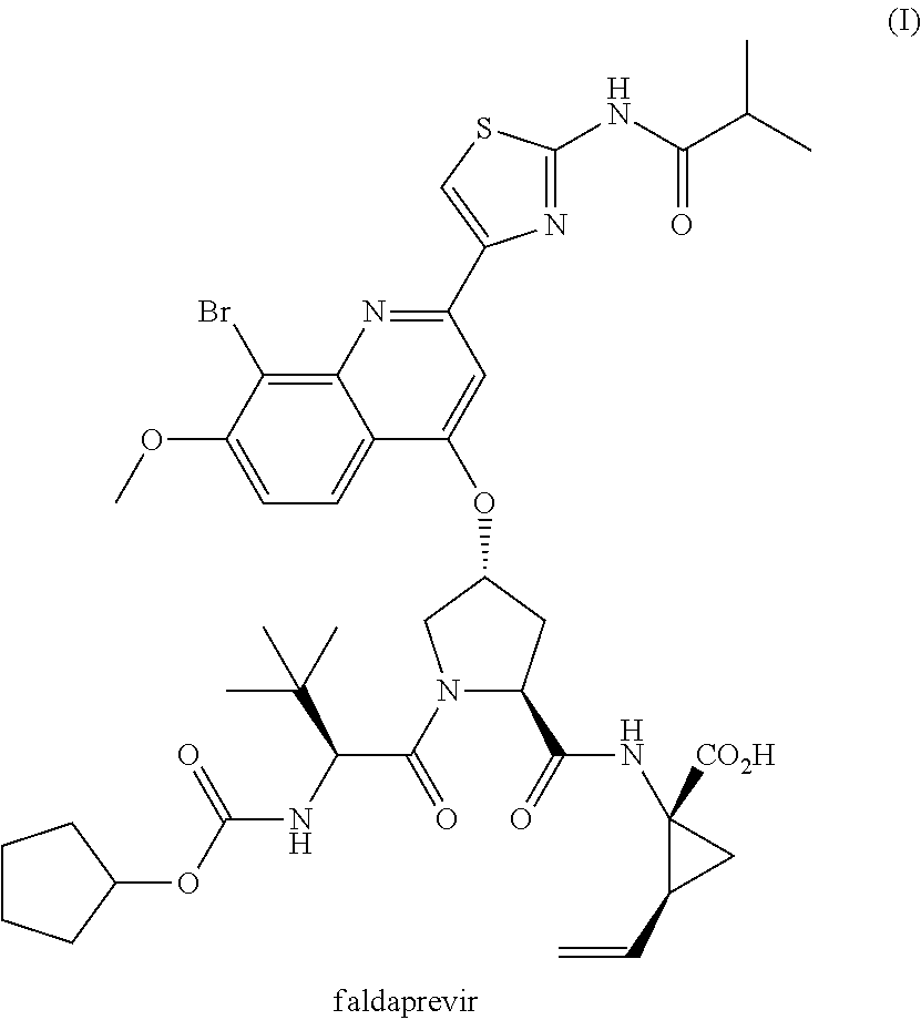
C12=C(Br)C(OC)=CC=C1C(OC1CN(C(=O)C(NC(OC3CCCC3)=O)C(C)(C)C)C(C(=O)NC3([CO2H])C(C=C)C3)C1)=CC(C1=CSC(NC(C(C)C)=O)=N1)=N2
